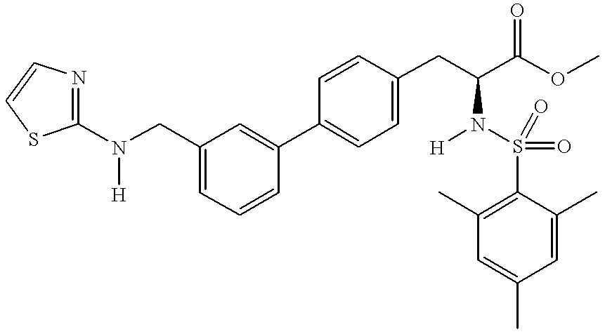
C1=C(C2=CC(CN([H])C3=NC=CS3)=CC=C2)C=CC(CC(N(S(C2=C(C)C=C(C)C=C2C)(=O)=O)[H])C(=O)OC)=C1
